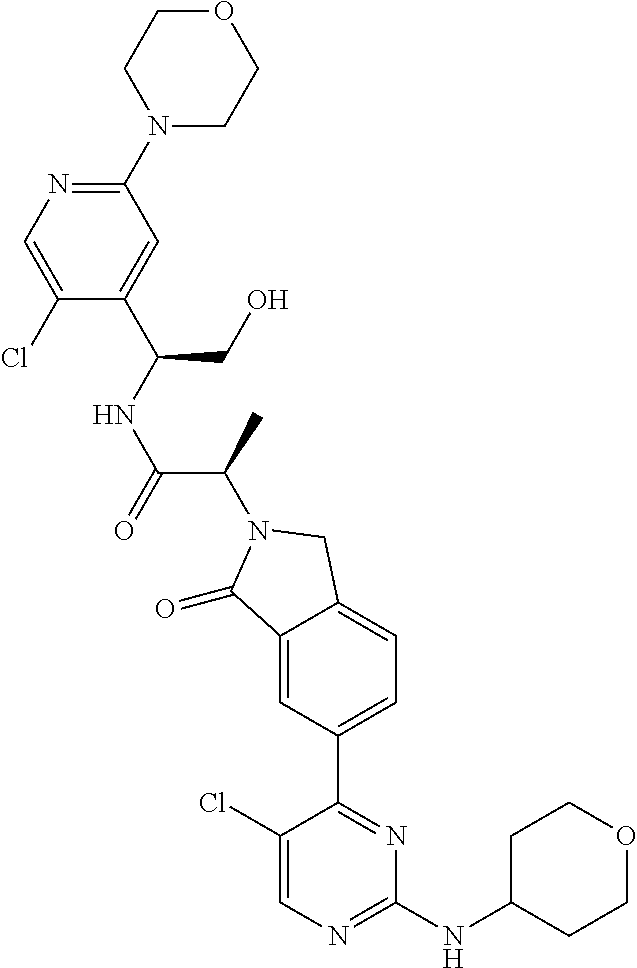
C1(=O)C2=CC(C3=NC(NC4CCOCC4)=NC=C3Cl)=CC=C2CN1C(C(=O)NC(C1=CC(N2CCOCC2)=NC=C1Cl)CO)C
